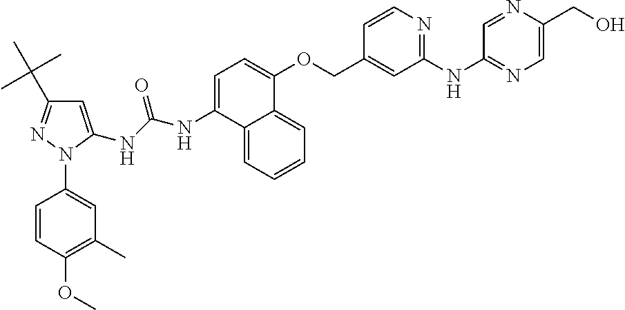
N(C1=CC=C(OCC2=CC(NC3=NC=C(CO)N=C3)=NC=C2)C2=CC=CC=C12)C(NC1=CC(C(C)(C)C)=NN1C1=CC(C)=C(OC)C=C1)=O
